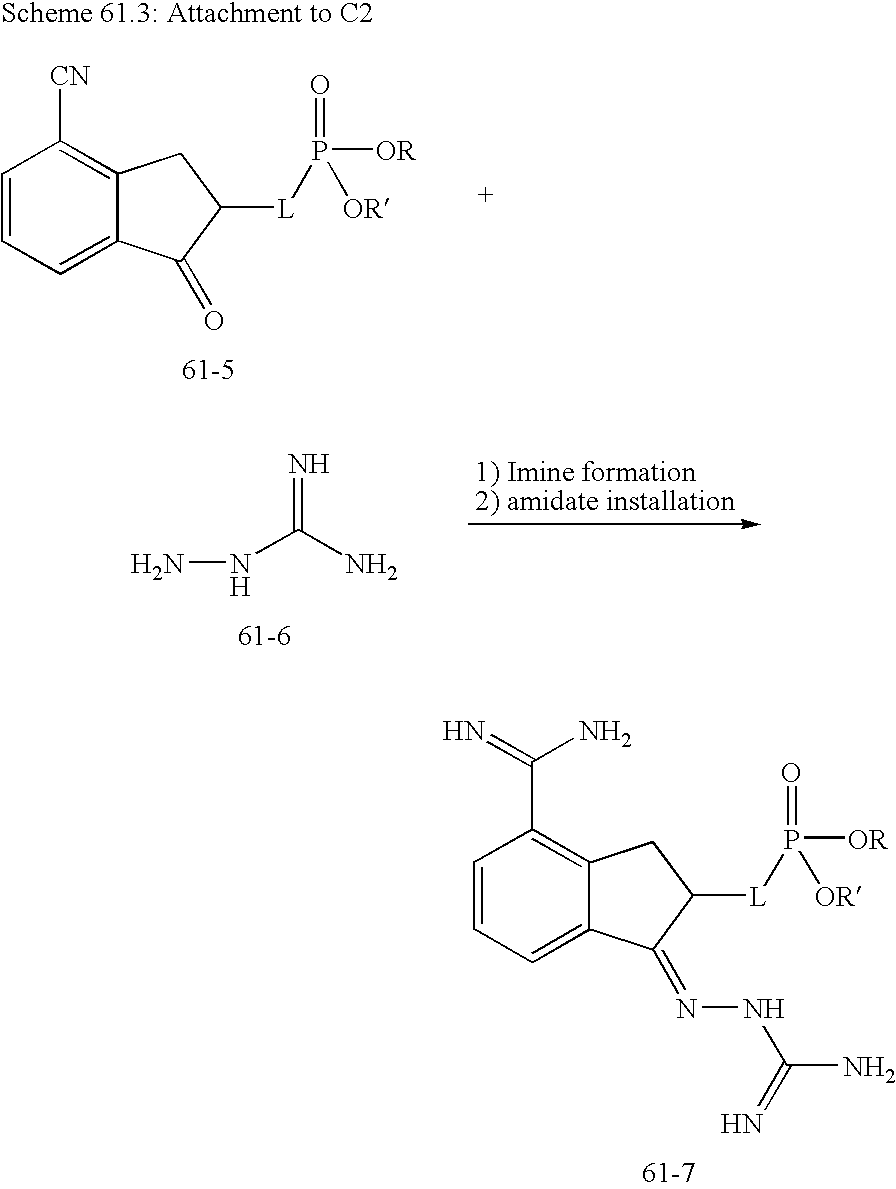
C1=CC=C2C(=C1C(=N)N)CC([L]P([OR])(=O)[OR])C2=NNC(=N)N.C1=CC=C2C(=C1[CN])CC([L]P([OR])(=O)[OR])C2=O.N(C(N)=N)N
